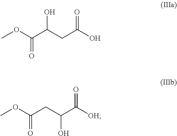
COC(=O)C(O)CC(=O)O.COC(=O)CC(C(=O)[OH])O
